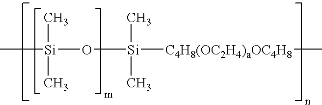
[Si](O[Si]([C4H8(OC2H4)aOC4H8]C)(C)C)(C)(C)C
